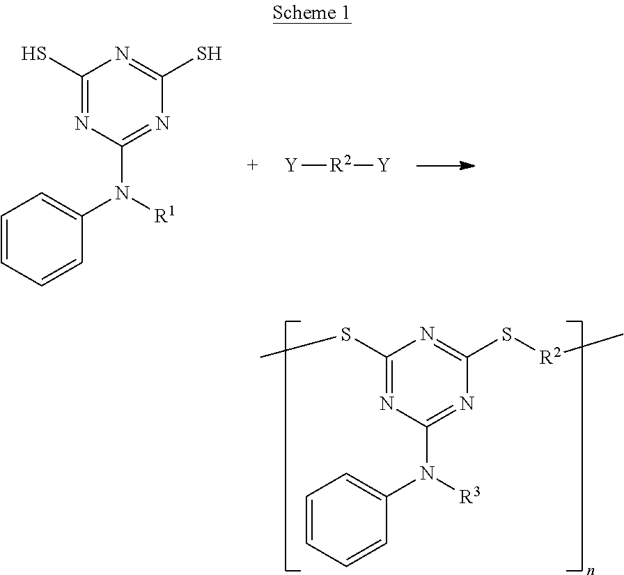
C1(SC)=NC(N(C2=CC=CC=C2)[R3])=NC(S[R2]C)=N1.C1(S)=NC(N(C2=CC=CC=C2)[R1])=NC(S)=N1.[Y][R2][Y]
